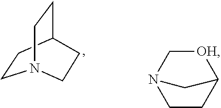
C1CC2CCN1CC2.C1CC2[OH]CN1C2
